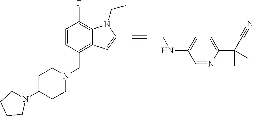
C1=CC(CN2CCC(N3CCCC3)CC2)=C2C(=C1F)N(CC)C(C#CCNC1=CC=C(C(C#N)(C)C)N=C1)=C2
